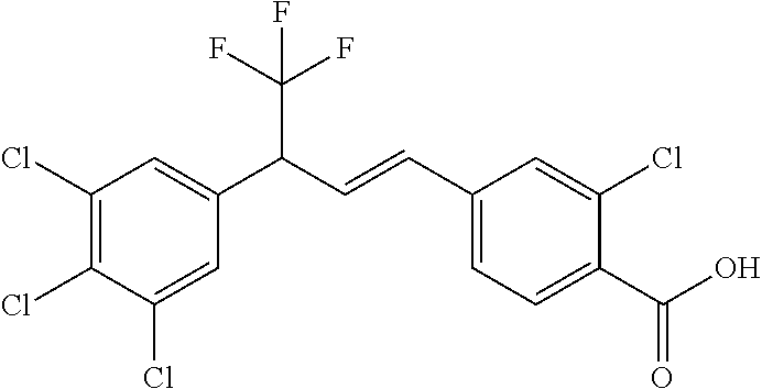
C1(Cl)=C(Cl)C(Cl)=CC(C(C=CC2=CC=C(C(O)=O)C(Cl)=C2)C(F)(F)F)=C1
